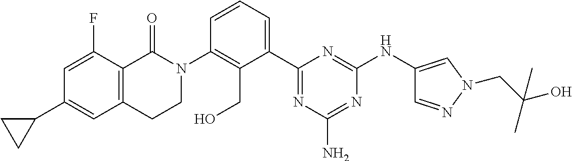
C1(C2=CC3=C(C(F)=C2)C(=O)N(C2=C(CO)C(C4=NC(N)=NC(NC5=CN(CC(C)(O)C)N=C5)=N4)=CC=C2)CC3)CC1
